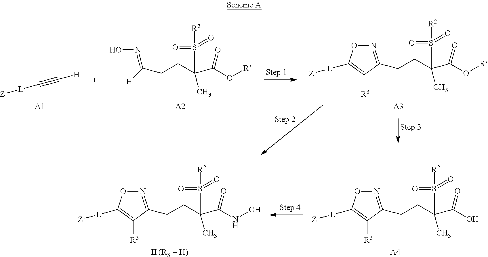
[Z][L]C#C[H].[A1].[H]C(=NO)CCC(C(=O)O[R])(S(=O)(=O)[R2])C.[A2].C(CC(C(=O)O[R])(S(=O)(=O)[R2])C)C1=NOC([L][Z])=C1[R3].[A3].C(CC(C(=O)O)(S(=O)(=O)[R2])C)C1=NOC([L][Z])=C1[R3].[A4].C(CC(C(=O)NO)(S(=O)(=O)[R2])C)C1=NOC([L][Z])=C1[R3].[II (R3 = H)]
